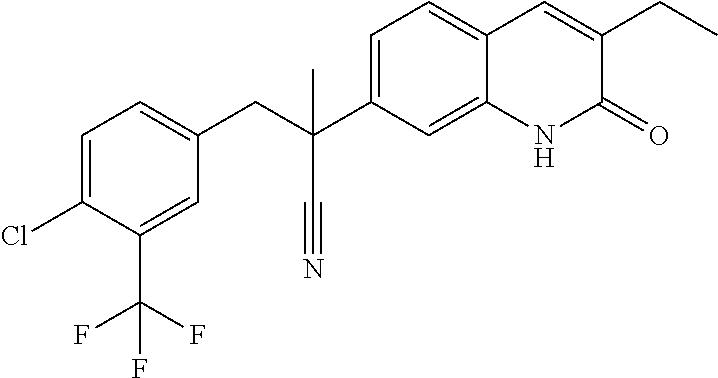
C(C1=CC=C(Cl)C(C(F)(F)F)=C1)C(C#N)(C1=CC=C2C(=C1)NC(=O)C(CC)=C2)C
